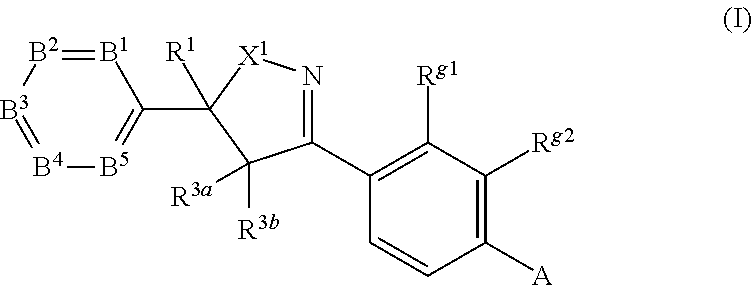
[B1]1=[B2][B3]=[B4][B5]=C1C1([R1])[X1]N=C(C2=C([Rg1])C([Rg2])=C([A])C=C2)C1([R3b])[R3a]
